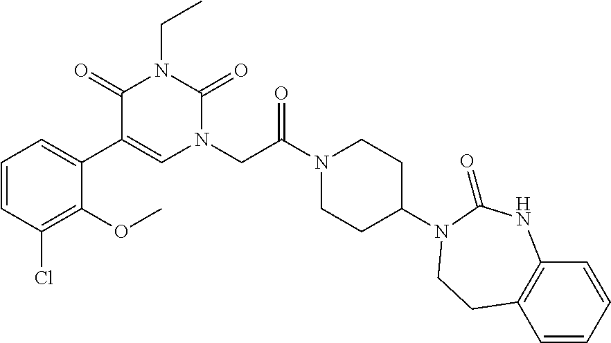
C1(C2=CC=CC(Cl)=C2OC)=CN(CC(N2CCC(N3C(=O)NC4=C(C=CC=C4)CC3)CC2)=O)C(=O)N(CC)C1=O
